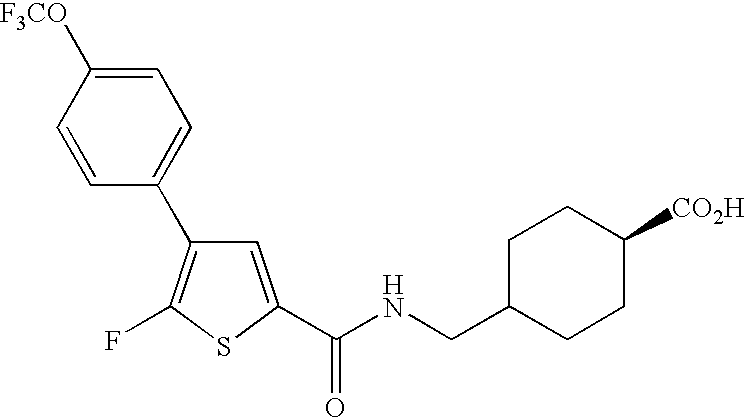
C1=C(C(NCC2CCC([CO2H])CC2)=O)SC(F)=C1C1=CC=C([F3CO])C=C1
